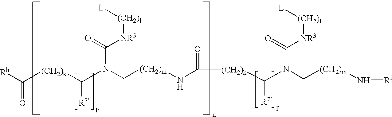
[Rh]C([(CH2)k]C(N(C[(CH2)m]NC(=O)[(CH2)k]C(N(C[(CH2)m]N[Ri])C([NR3][(CH2)l][L])=O)[R7])C([NR3][(CH2)l][L])=O)[R7])=O
